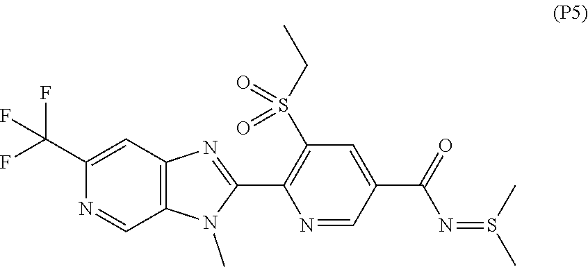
N1=CC(C(=O)N=S(C)C)=CC(S(CC)(=O)=O)=C1C1=NC2=C(C=NC(C(F)(F)F)=C2)N1C
